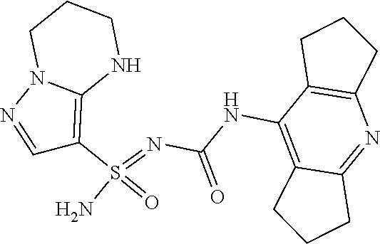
C(NC1=C2C(=NC3=C1CCC3)CCC2)(N=S(N)(=O)C1=C2N(N=C1)CCCN2)=O
